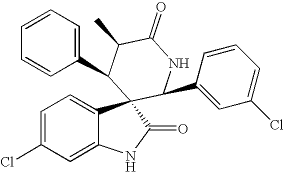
C1=C(Cl)C=C2C(=C1)C1(C(=O)N2)C(C2=CC(Cl)=CC=C2)NC(=O)C(C)C1C1=CC=CC=C1
